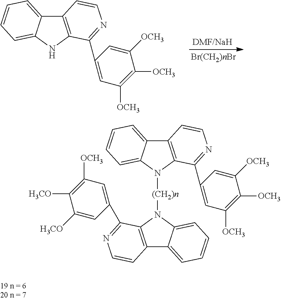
C12=C(NC3=CC=CC=C13)C(C1=CC([OCH3])=C([OCH3])C([OCH3])=C1)=NC=C2.C12=C(N([(CH2)n]N3C4=CC=CC=C4C4=C3C(C3=CC([OCH3])=C([H3CO])C([H3CO])=C3)=NC=C4)C3=CC=CC=C13)C(C1=CC([OCH3])=C([OCH3])C([OCH3])=C1)=NC=C2
